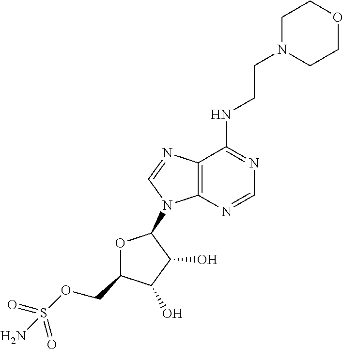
N(C1=NC=NC2=C1N=CN2C1OC(COS(=O)(=O)N)C(O)C1O)CCN1CCOCC1
